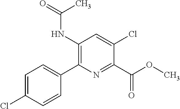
C1=C(Cl)C=CC(C2=C(NC(C)=O)C=C(Cl)C(C(OC)=O)=N2)=C1
